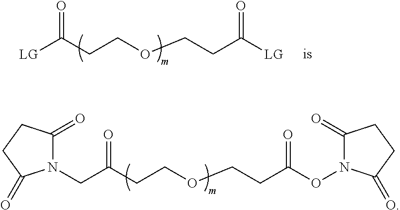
[LG]C(CCOCCC([LG])=O)=O.C(C(CCOCCC(ON1C(=O)CCC1=O)=O)=O)N1C(=O)CCC1=O
